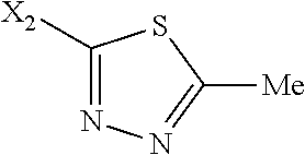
N1=C([X2])SC([Me])=N1
